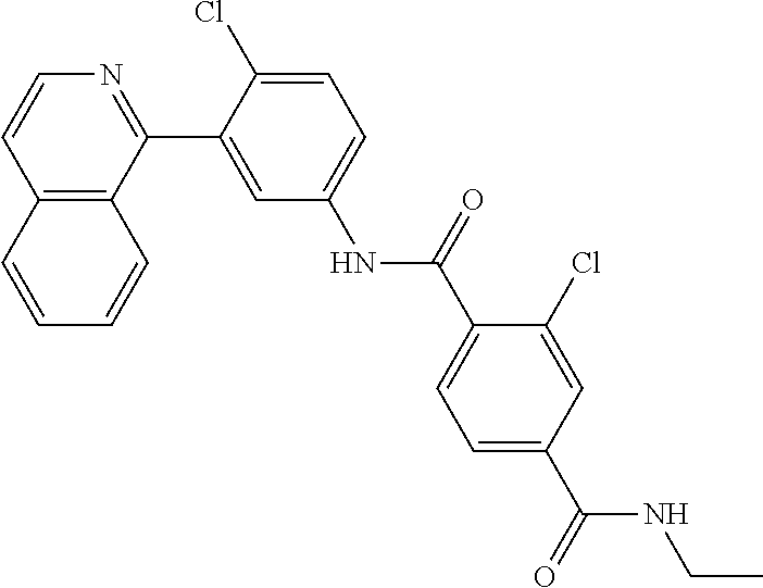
C12=C(C(C3=CC(NC(C4=CC=C(C(=O)NCC)C=C4Cl)=O)=CC=C3Cl)=NC=C1)C=CC=C2
